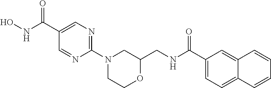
ONC(C1=CN=C(N2CCOC(CNC(C3=CC=C4C(=C3)C=CC=C4)=O)C2)N=C1)=O
